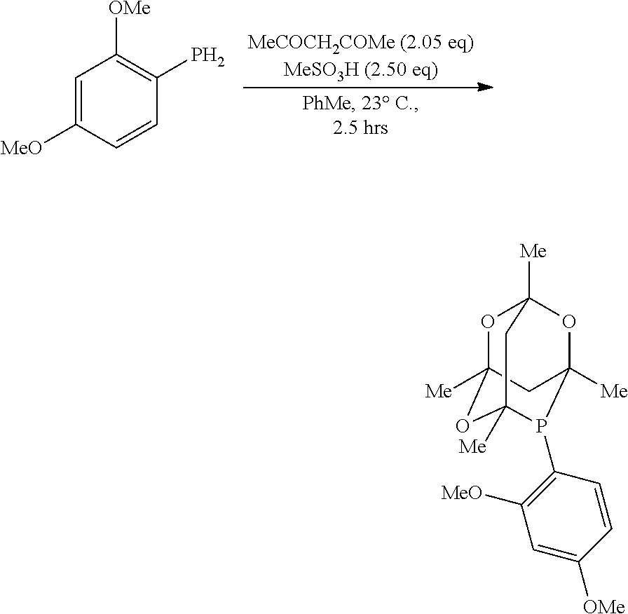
[MeCOCH2COMe (2.05 eq)MeSO3H (2.50 eq)].C1=C([MeO])C=CC(P)=C1[OMe].O1C2([Me])OC3([Me])P(C4=C([MeO])C=C([OMe])C=C4)C([Me])(OC1([Me])C3)C2
